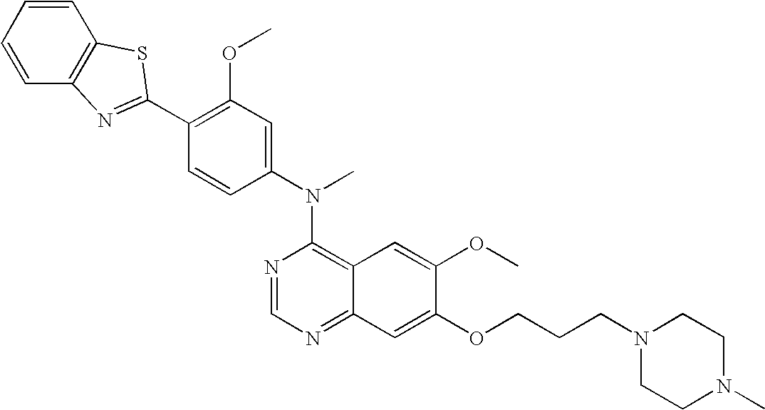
C1(C2=NC3=C(C=CC=C3)S2)=C(OC)C=C(N(C2=C3C(=NC=N2)C=C(OCCCN2CCN(C)CC2)C(OC)=C3)C)C=C1
